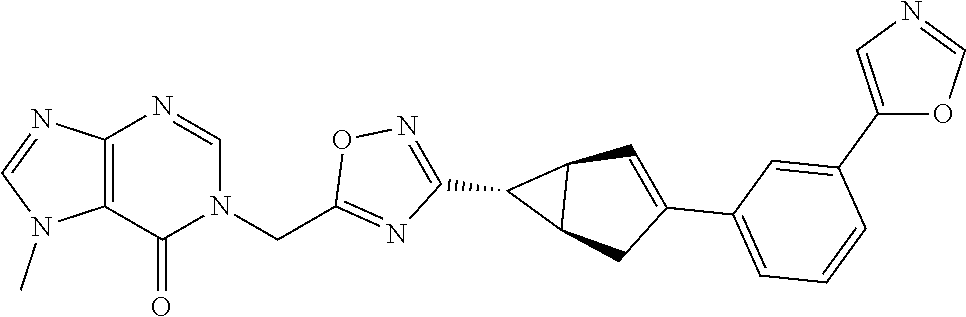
C12=C(N=CN(CC3=NC(C4C5C4C=C(C4=CC=CC(C6=CN=CO6)=C4)C5)=NO3)C1=O)N=CN2C
